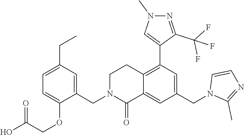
C1=C(CC)C=C(CN2CCC3=C(C4=CN(C)N=C4C(F)(F)F)C=C(CN4C(C)=NC=C4)C=C3C2=O)C(OCC(O)=O)=C1
